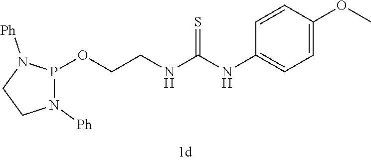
O(CCNC(NC1=CC=C(OC)C=C1)=S)P1N([Ph])CCN1[Ph]
